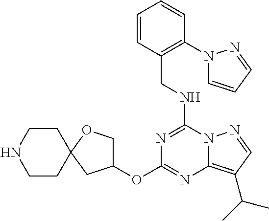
C(NC1=NC(OC2COC3(C2)CCNCC3)=NC2=C(C(C)C)C=NN12)C1=C(N2C=CC=N2)C=CC=C1
